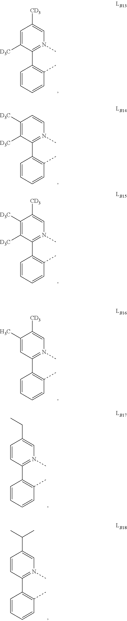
C1=C([D3C])C(C2=C(C)C=CC=C2)=N(C)C=C1[CD3].C1([D3C])=C([D3C])C(C2=C(C)C=CC=C2)=N(C)C=C1.C1([D3C])=C([D3C])C(C2=C(C)C=CC=C2)=N(C)C=C1[CD3].C1(C)=CC(C2=C(C)C=CC=C2)=N(C)C=C1[CD3].C1=CC(C2=C(C)C=CC=C2)=N(C)C=C1CC.C1=CC(C2=C(C)C=CC=C2)=N(C)C=C1C(C)C
